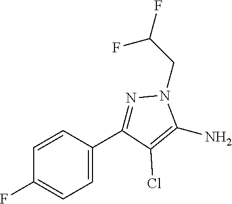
FC1=CC=C(C2=NN(CC(F)F)C(N)=C2Cl)C=C1
